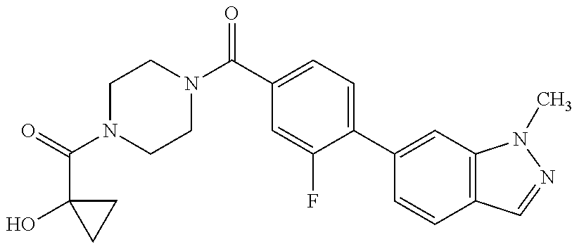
C1N(C(=O)C2(O)CC2)CCN(C(C2=CC=C(C3=CC4=C(C=C3)C=NN4C)C(F)=C2)=O)C1
